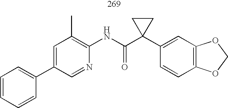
C1(C2=CC=CC=C2)=CC(C)=C(NC(C2(C3=CC4=C(C=C3)OCO4)CC2)=O)N=C1
